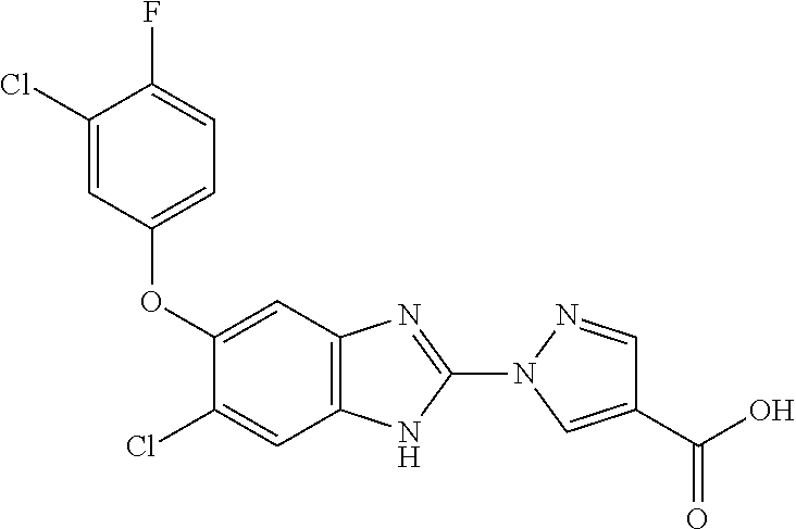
C1(OC2=CC=C(F)C(Cl)=C2)=CC2=C(NC(N3C=C(C(=O)O)C=N3)=N2)C=C1Cl
